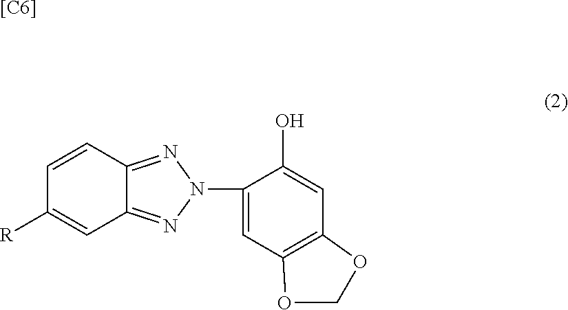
C1=CC2=NN(C3=CC4=C(C=C3O)OCO4)N=C2C=C1[R].[[C6]]
